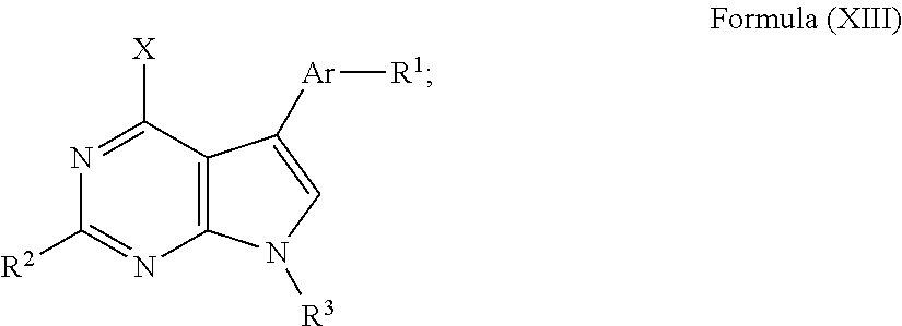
C12=C(C([X])=NC([R2])=N1)C([Ar][R1])=CN2[R3]
